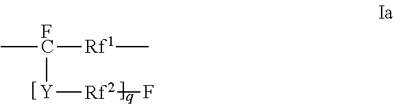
C[FC]([Rf1]C)[Y][Rf2]F
